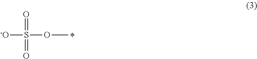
[-O]S(OC)(=O)=O
